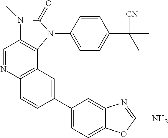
C1(C2=CC3=C(C=C2)N=CC2=C3N(C3=CC=C(C(C)([CN])C)C=C3)C(=O)N2C)=CC=C2C(=C1)N=C(N)O2
